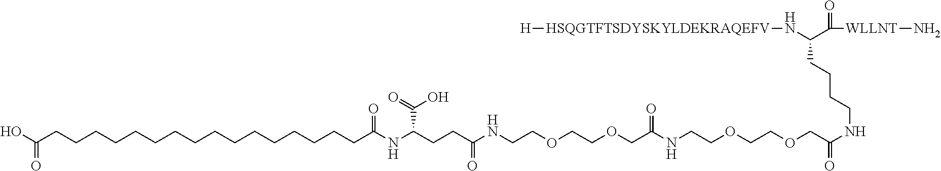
OC(CCCCCCCCCCCCCCCCC(NC(CCC(NCCOCCOCC(NCCOCCOCC(NCCCCC(N[HSQGTFTSDYSKYLDEKRAQEFV][H])C(=O)[WLLNT]N)=O)=O)=O)C(O)=O)=O)=O
